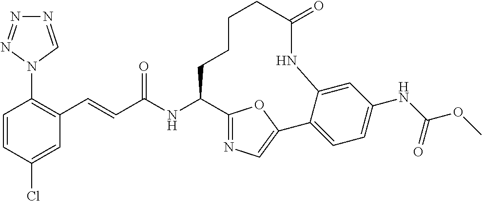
C1(N2C=NN=N2)=C(C=CC(NC2C3=NC=C(O3)C3=CC=C(NC(OC)=O)C=C3NC(=O)CCCC2)=O)C=C(Cl)C=C1
